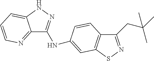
C12=NC=CC=C1NN=C2NC1=CC2=C(C(CC(C)(C)C)=NS2)C=C1
